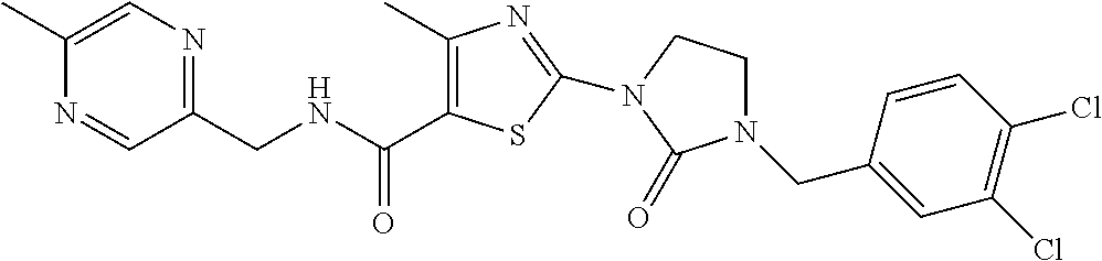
C1(C)=CN=C(CNC(=O)C2=C(C)N=C(N3CCN(CC4=CC(Cl)=C(Cl)C=C4)C3=O)S2)C=N1
